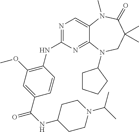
N1=C(NC2=C(OC)C=C(C(=O)NC3CCN(C(C)C)CC3)C=C2)N=C2C(=C1)N(C)C(=O)C(C)(C)CN2C1CCCC1
